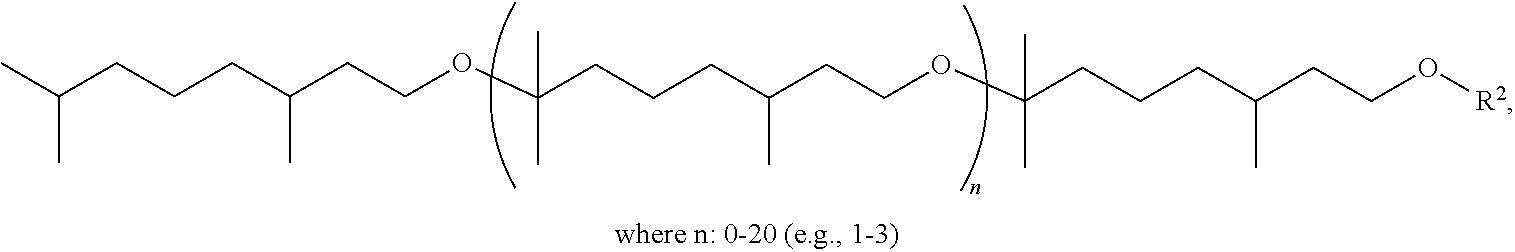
C(C(CCOC(CCCC(CCOC(CCCC(CCO[R2])C)(C)C)C)(C)C)C)CCC(C)C
